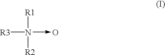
[R3]N([R1])([R2])->O
